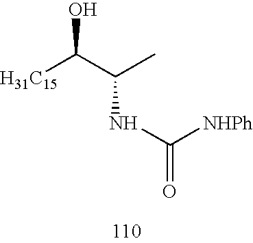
[H31C15]C(C(C)NC([NHPh])=O)O
